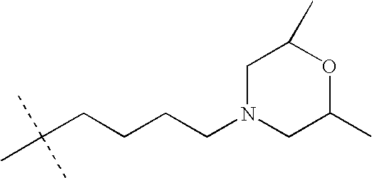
C(CCCCN1CC(C)OC(C)C1)(C)(C)C
